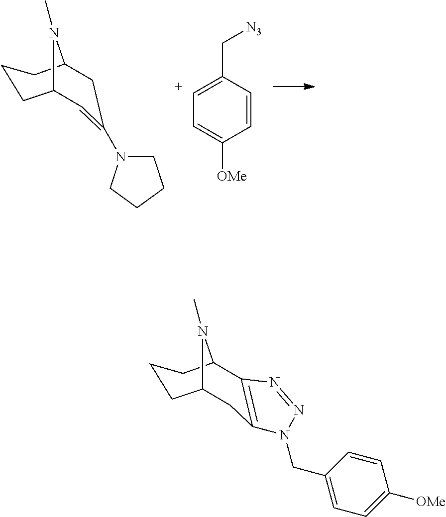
C1=C(N2CCCC2)CC2CCCC1N2C.C1=CC(C[N3])=[C+]C=C1[OMe].C1C2=C(C3CCCC1N3C)N=NN2CC1=CC=C([OMe])C=C1
